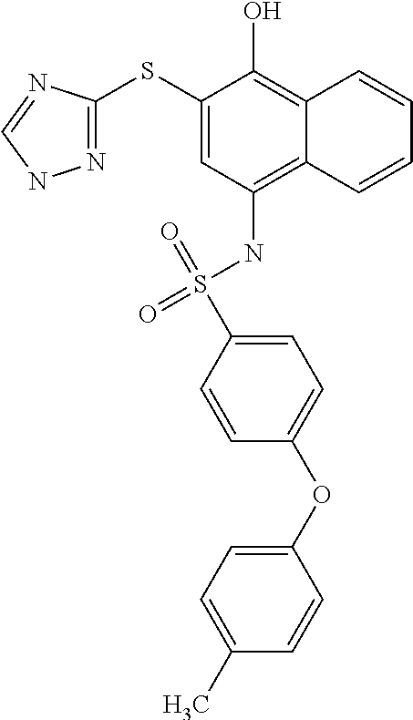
N1=C(SC2=CC(NS(=O)(C3=CC=C(OC4=CC=C(C)C=C4)C=C3)=O)=C3C(=C2O)C=CC=C3)N=CN1
